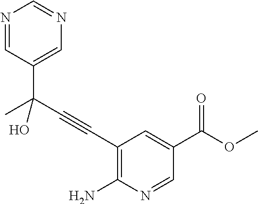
N1=CC(C(C#CC2=C(N)N=CC(C(OC)=O)=C2)(C)O)=CN=C1
